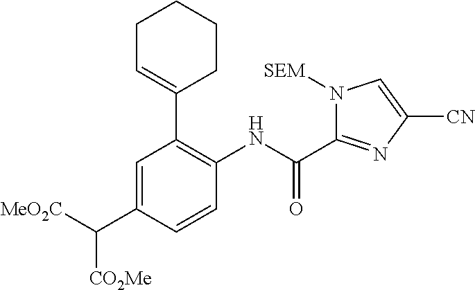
C1=C(C([MeO2C])[CO2Me])C=CC(NC(=O)C2=NC([CN])=CN2[SEM])=C1C1=CCCCC1
